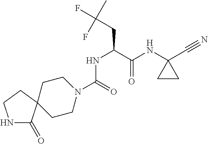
N(C1(C#N)CC1)C(C(CC(F)(C)F)NC(N1CCC2(CC1)C(=O)NCC2)=O)=O
